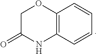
C12=C(C=CC=C1)NC(=O)CO2
